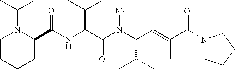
N(C(C(N(C(C(C)C)C=C(C)C(N1CCCC1)=O)[Me])=O)C(C)C)C(C1N(C(C)C)CCCC1)=O
